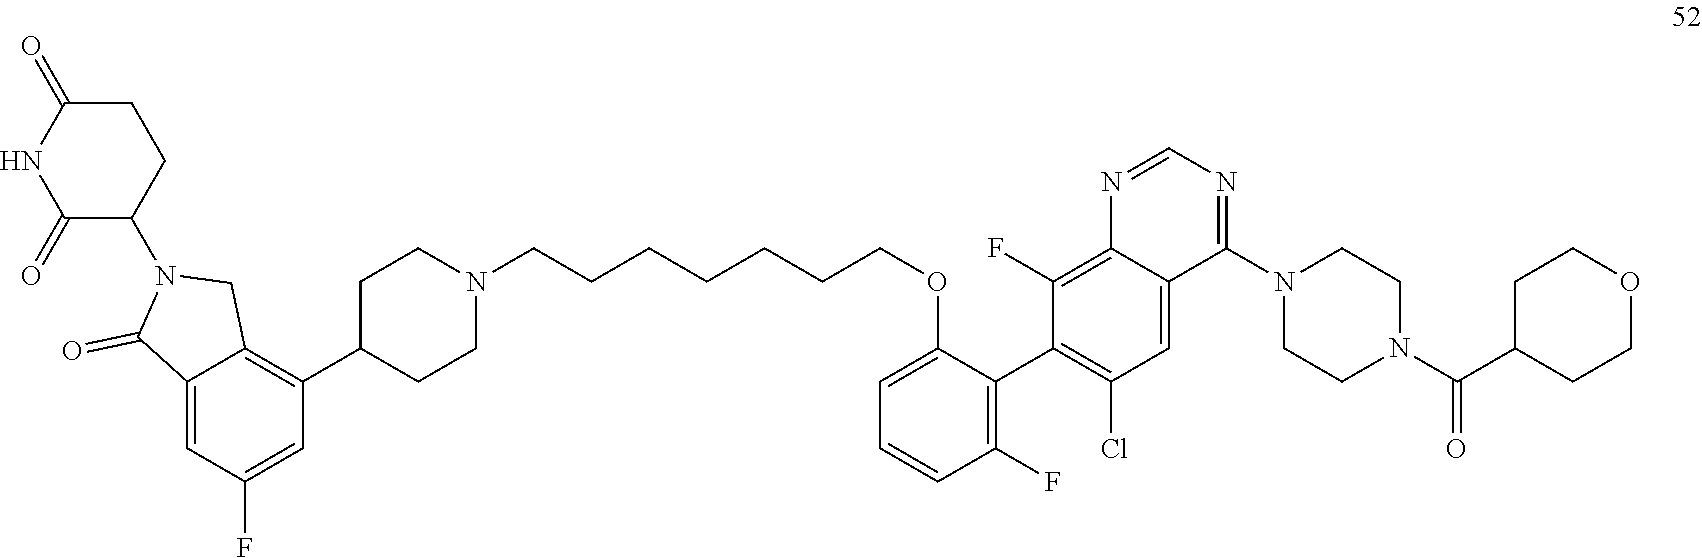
C1=C2C(=O)N(C3C(=O)NC(=O)CC3)CC2=C(C2CCN(CCCCCCCOC3=CC=CC(F)=C3C3=C(Cl)C=C4C(=C3F)N=CN=C4N3CCN(C(=O)C4CCOCC4)CC3)CC2)C=C1F
